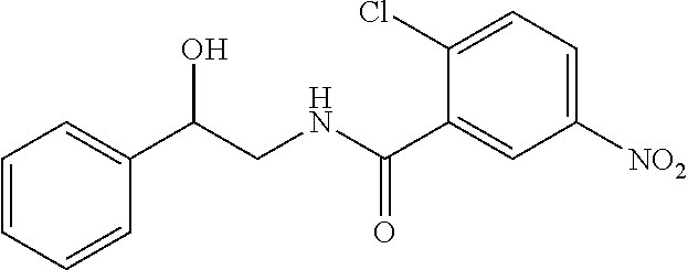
C1=CC=CC(C(CNC(C2=CC([NO2])=CC=C2Cl)=O)O)=C1
